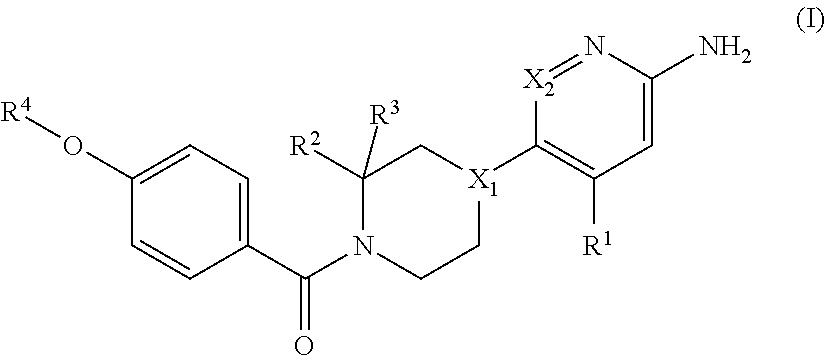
C1(O[R4])=CC=C(C(N2CC[X1](C3=C([R1])C=C(N)N=[X2]3)CC2([R2])[R3])=O)C=C1
